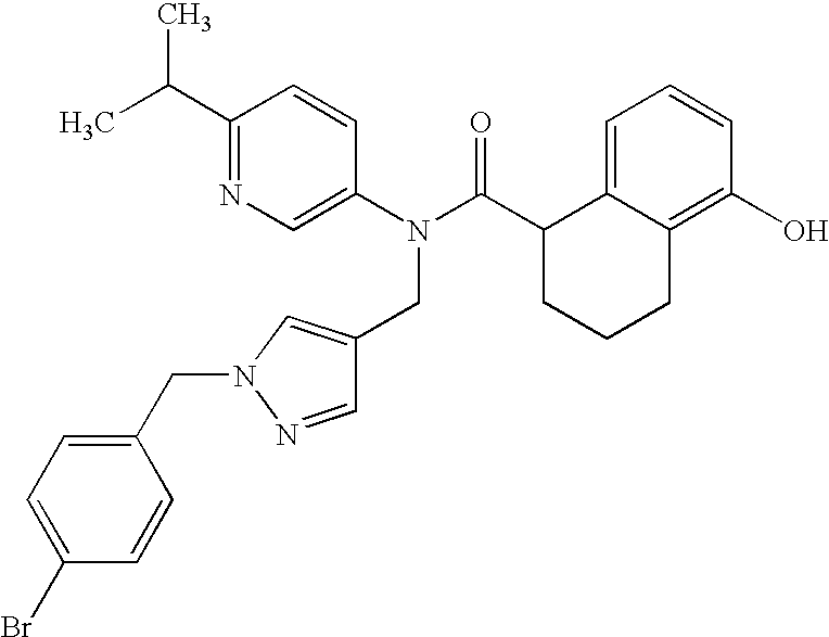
C1(C(C)C)=NC=C(N(C(C2CCCC3=C(O)C=CC=C23)=O)CC2=CN(CC3=CC=C(Br)C=C3)N=C2)C=C1
